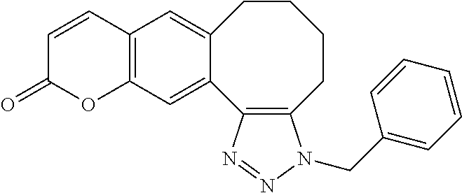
C12=C(C=C3C(=C1)CCCCC1=C3N=NN1CC1=CC=CC=C1)OC(=O)C=C2
